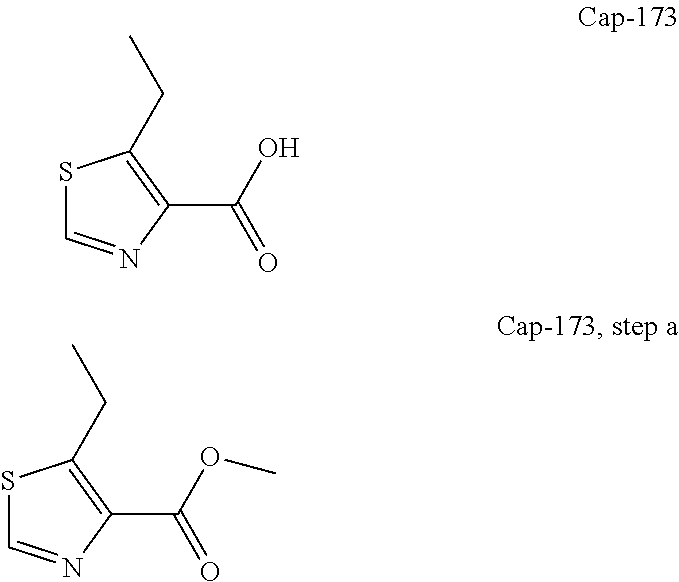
S1C=NC(C(O)=O)=C1CC.S1C=NC(C(OC)=O)=C1CC
